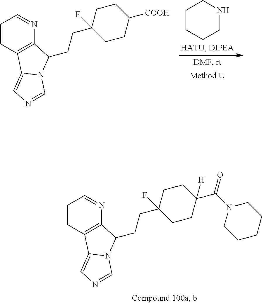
C1=CC2=C(N=C1)C(CCC1(F)CCC(C(N3CCCCC3)=O)([H])CC1)N1C2=CN=C1.C1=CC2=C(N=C1)C(CCC1(F)CCC([COOH])CC1)N1C2=CN=C1.C1CCCNC1
